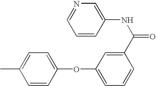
C1=CC(OC2=CC=CC(C(NC3=CN=CC=C3)=O)=C2)=CC=C1C
